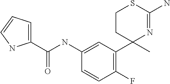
C1(C2(C)N=C(N)SCC2)=C(F)C=CC(NC(C2=CC=CN2)=O)=C1
